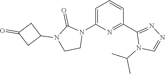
C1=C(N2C(=O)N(C3CC(=O)C3)CC2)N=C(C2=NN=CN2C(C)C)C=C1
